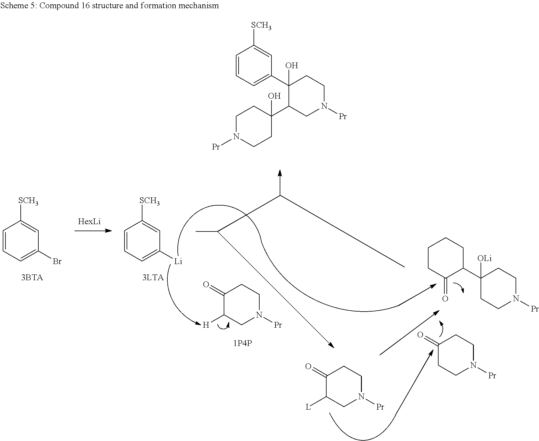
C1=CC=C(Br)C=C1[SCH3].C1=CC=C([Li])C=C1[SCH3].C1(=O)C([H])CN([Pr])CC1.C1(=O)C([L])CN([Pr])CC1.C1(C2CCCCC2=O)([OLi])CCN([Pr])CC1.C1(=O)CCN([Pr])CC1.C1(C2=CC=CC([SCH3])=C2)(O)C(C2(O)CCN([Pr])CC2)CN([Pr])CC1
